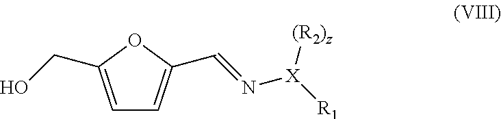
C1=C(CO)OC(C=N[X]([R1])[(R2)z])=C1
